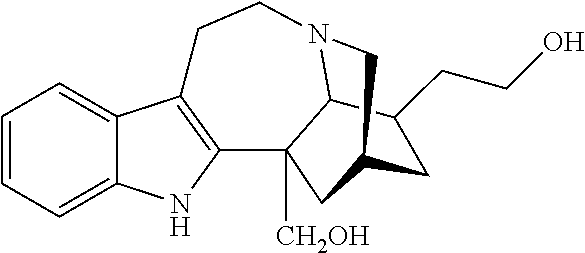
C1=CC=C2C(=C1)C1=C(N2)C2([CH2OH])C3N(CC1)CC(C2)CC3CCO
